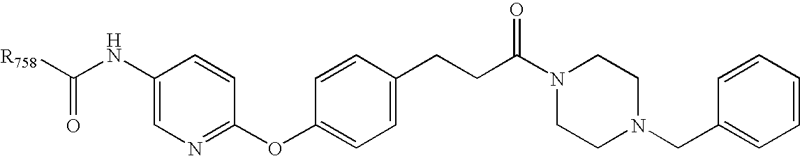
C1(NC([R758])=O)=CN=C(OC2=CC=C(CCC(N3CCN(CC4=CC=CC=C4)CC3)=O)C=C2)C=C1
